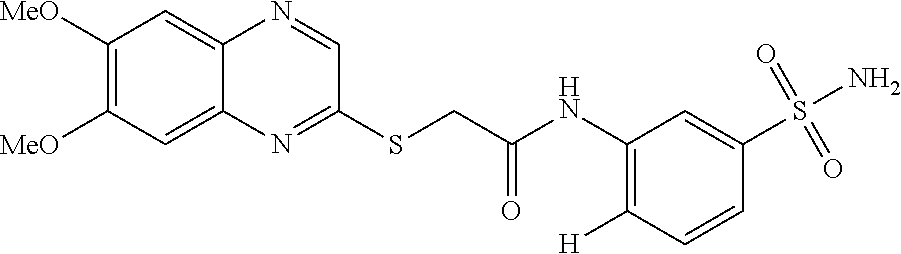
C1=C2C(=CC([MeO])=C1[MeO])N=C(SCC(NC1=C([H])C=CC(S(N)(=O)=O)=C1)=O)C=N2
